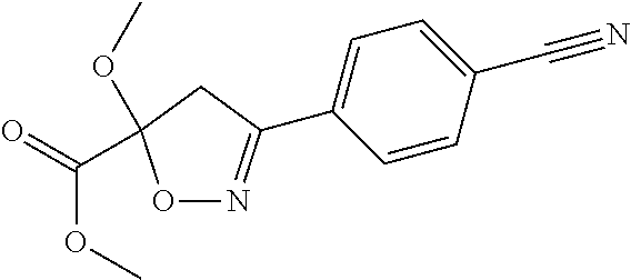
O1N=C(C2=CC=C(C#N)C=C2)CC1(OC)C(OC)=O
